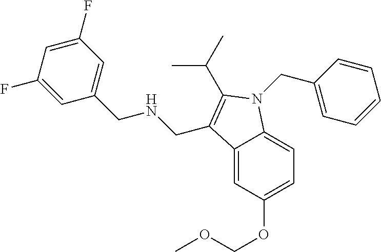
C1(F)=CC(F)=CC(CNCC2=C(C(C)C)N(CC3=CC=CC=C3)C3=CC=C(OCOC)C=C32)=C1
